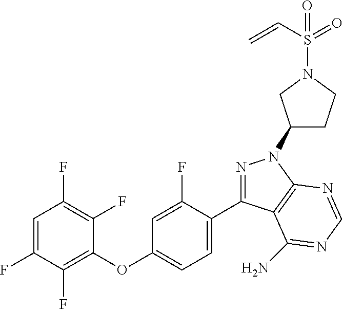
C1(OC2=CC=C(C3=NN(C4CCN(S(=O)(C=C)=O)C4)C4=C3C(N)=NC=N4)C(F)=C2)=C(F)C(F)=CC(F)=C1F
